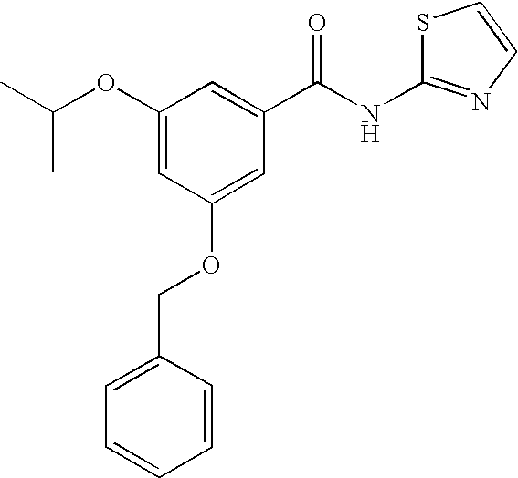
C1(OC(C)C)=CC(OCC2=CC=CC=C2)=CC(C(NC2=NC=CS2)=O)=C1
